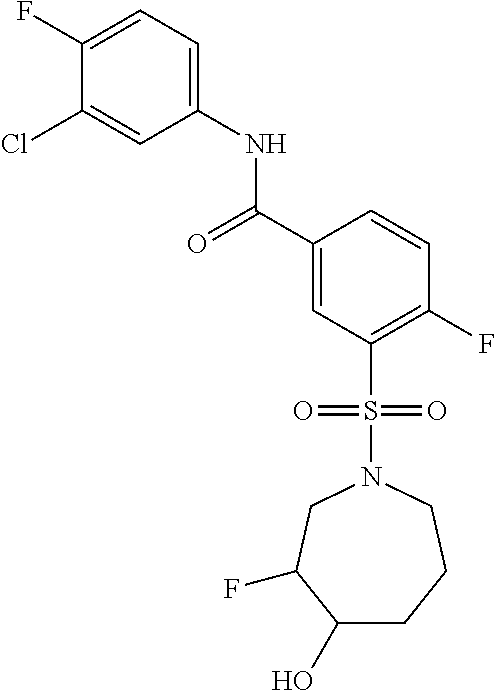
C1(F)=CC=C(NC(C2=CC(S(N3CC(F)C(O)CCC3)(=O)=O)=C(F)C=C2)=O)C=C1Cl
